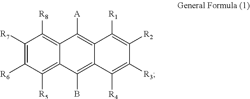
C1([R7])=C([R6])C([R5])=C2C(=C1[R8])C([A])=C1C(=C2B)C([R4])=C([R3])C([R2])=C1[R1]
